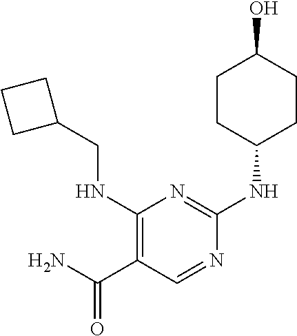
C1CC(NC2=NC(NCC3CCC3)=C(C(N)=O)C=N2)CCC1O
